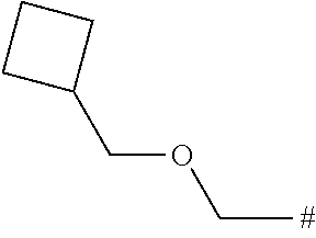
C(OCC)C1CCC1
